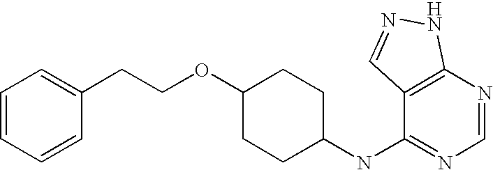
C1=NC2=C(C(NC3CCC(OCCC4=CC=CC=C4)CC3)=N1)C=NN2
